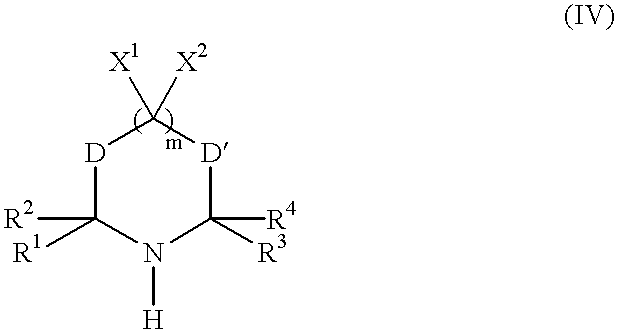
[D]1C([R2])([R1])N([H])C([R3])([R4])[D]C1([X1])[X2]
